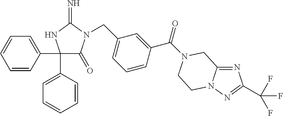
C1(C2=CC=CC=C2)(C2=CC=CC=C2)C(=O)N(CC2=CC=CC(C(=O)N3CC4=NC(C(F)(F)F)=NN4CC3)=C2)C(=N)N1
